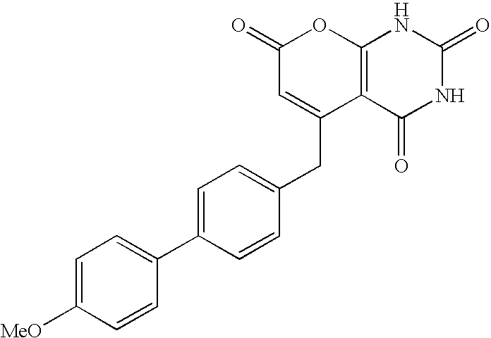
C1(=O)C=C(CC2=CC=C(C3=CC=C([MeO])C=C3)C=C2)C2=C(O1)NC(=O)NC2=O
